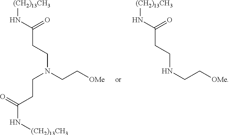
N(CC[OMe])CCC(N[(CH2)13CH3])=O.C(N(CC[OMe])CCC(N[(CH2)13CH3])=O)CC(N[(CH2)13CH3])=O
